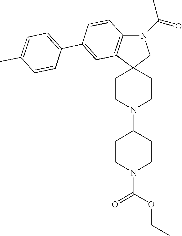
N1(C(=O)C)C2=C(C3(C1)CCN(C1CCN(C(OCC)=O)CC1)CC3)C=C(C1=CC=C(C)C=C1)C=C2
